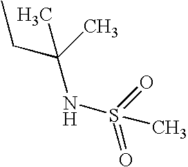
CCC(NS(=O)(=O)C)(C)C
